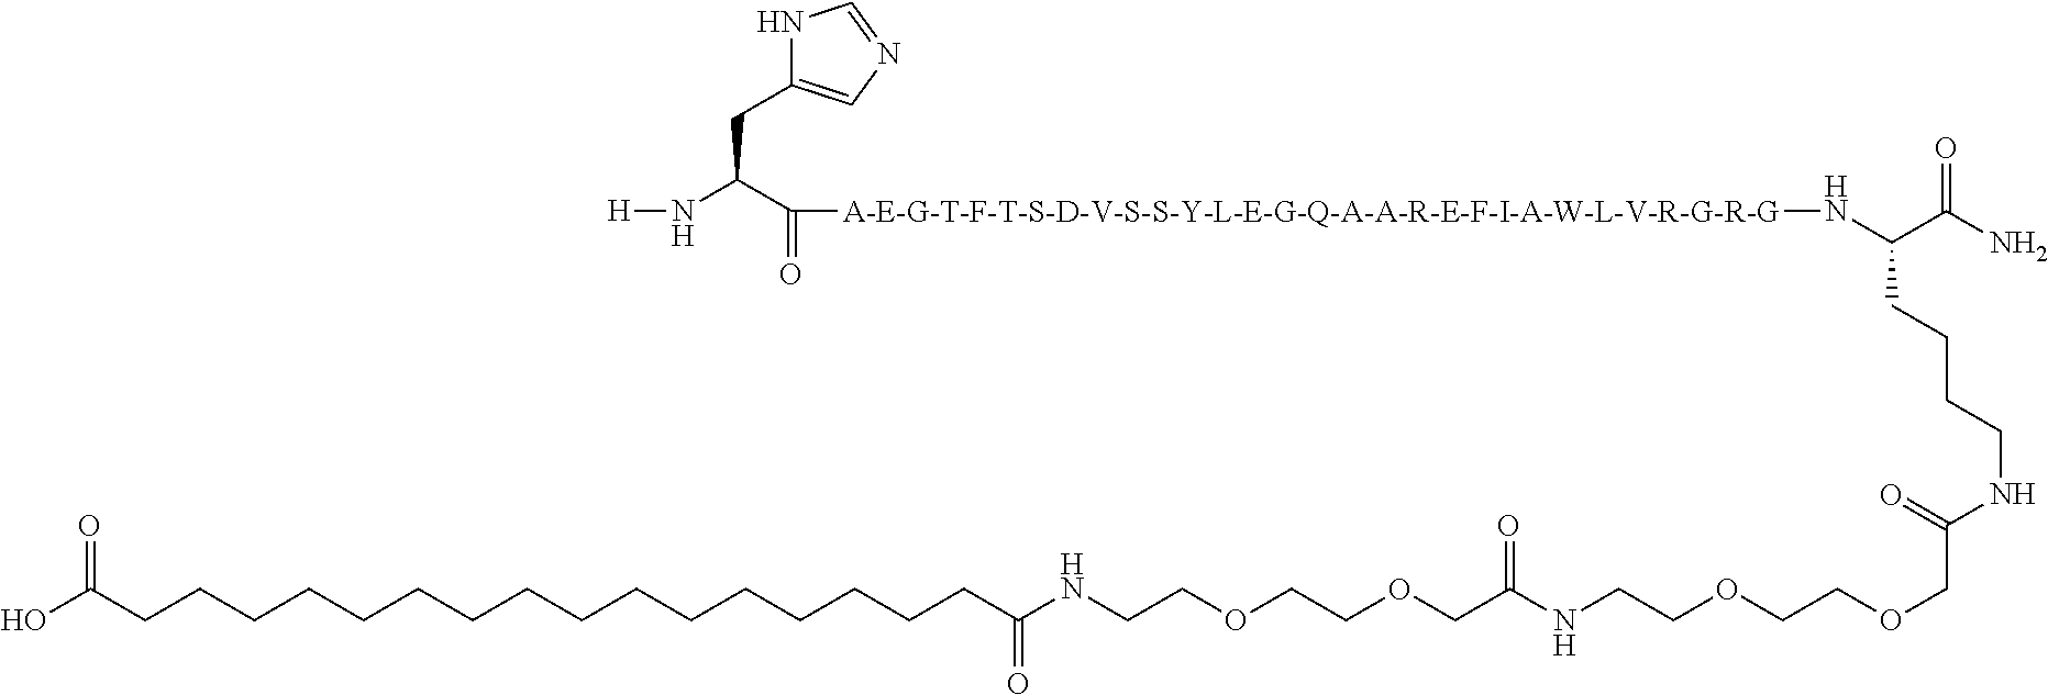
N1C(CC(N[H])C(=O)[A-E-G-T-F-T-S-D-V-S-S-Y-L-E-G-Q-A-A-R-E-F-I-A-W-L-V-R-G-R-G]NC(CCCCNC(=O)COCCOCCNC(COCCOCCNC(CCCCCCCCCCCCCCCCC(O)=O)=O)=O)C(=O)N)=CN=C1
